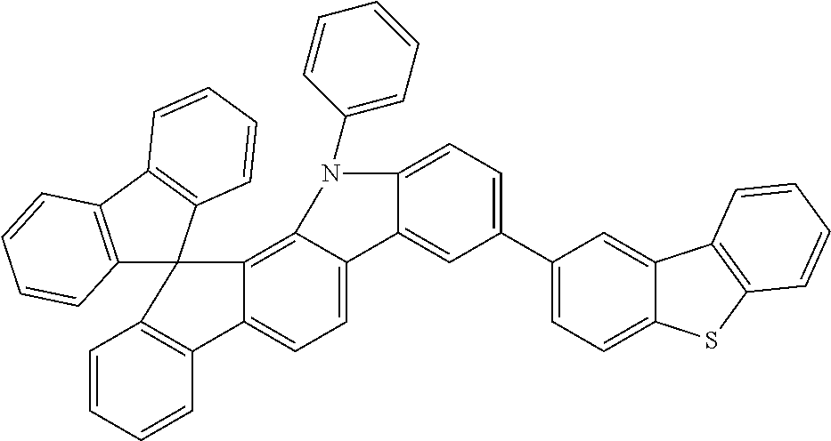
C12=C(C3=C(C=CC=C3)C13C1=C4C(=CC=C1C1=C3C=CC=C1)C1=CC(C3=CC=C5C(=C3)C3=C(S5)C=CC=C3)=CC=C1N4C1=CC=CC=C1)C=CC=C2
